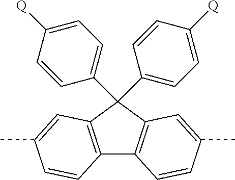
C12=C(C=C(C)C=C1)C(C1=CC=C([Q])C=C1)(C1=CC=C([Q])C=C1)C1=C2C=CC(C)=C1
